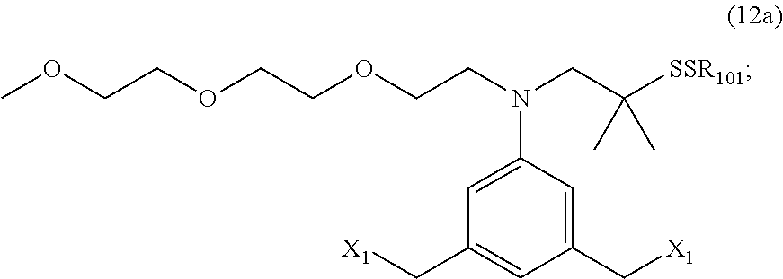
C1=C(N(CC([SSR101])(C)C)CCOCCOCCOC)C=C(C[X1])C=C1C[X1]
